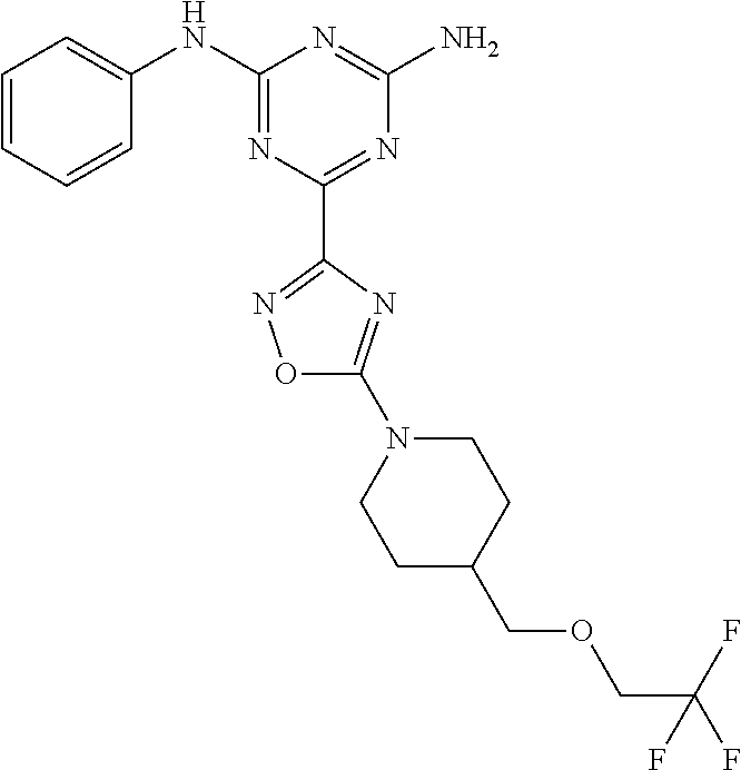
C1=CC=CC(NC2=NC(C3=NOC(N4CCC(COCC(F)(F)F)CC4)=N3)=NC(N)=N2)=C1
